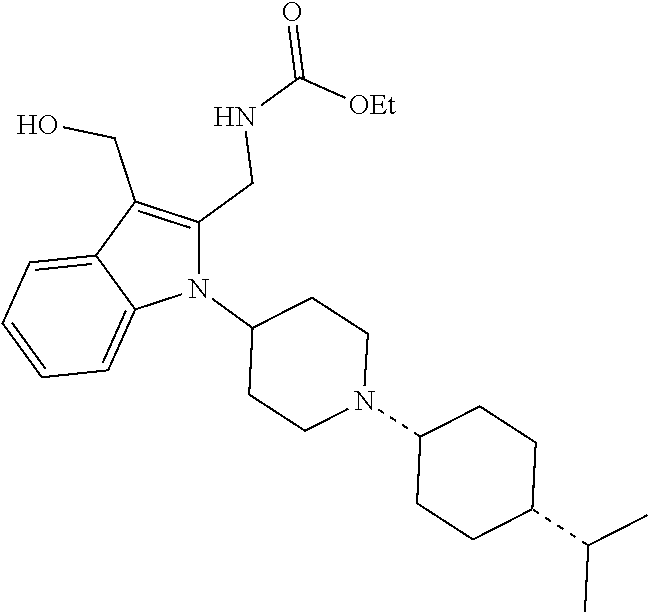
N1(C2CCN(C3CCC(C(C)C)CC3)CC2)C(CNC(=O)[OEt])=C(CO)C2=CC=CC=C12
